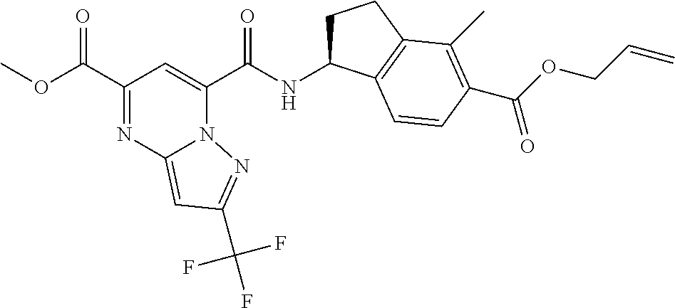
C1(C(OC)=O)=NC2=CC(C(F)(F)F)=NN2C(C(NC2CCC3=C2C=CC(C(=O)OCC=C)=C3C)=O)=C1
